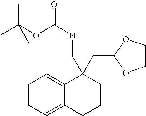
C1=CC=C2C(=C1)C(CNC(=O)OC(C)(C)C)(CC1OCCO1)CCC2
